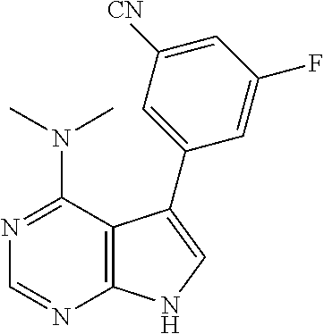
C12=C(C(N(C)C)=NC=N1)C(C1=CC([CN])=CC(F)=C1)=CN2
